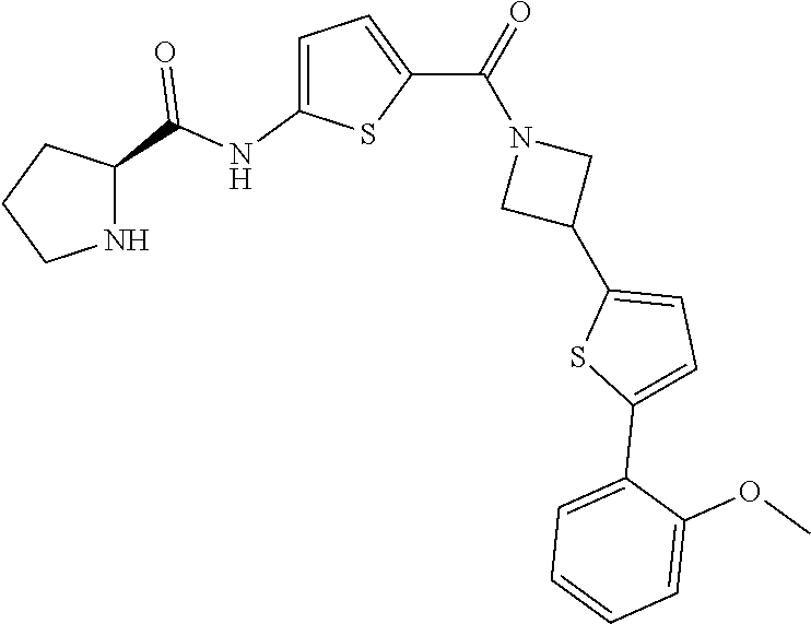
C1CNC(C(NC2=CC=C(C(=O)N3CC(C4=CC=C(C5=CC=CC=C5OC)S4)C3)S2)=O)C1
